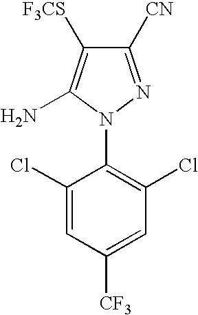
C1([CN])=NN(C2=C(Cl)C=C([CF3])C=C2Cl)C(N)=C1[F3CS]
